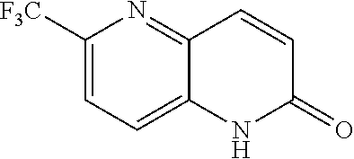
C1([F3C])=CC=C2C(=N1)C=CC(=O)N2
